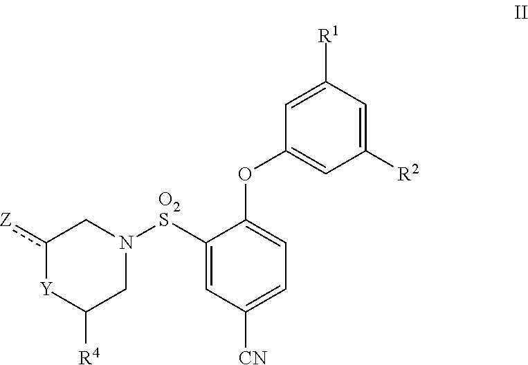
c1([Z])[Y]C([R4])CN([O2S]C2=CC([CN])=CC=C2OC2=CC([R2])=CC([R1])=C2)C1
